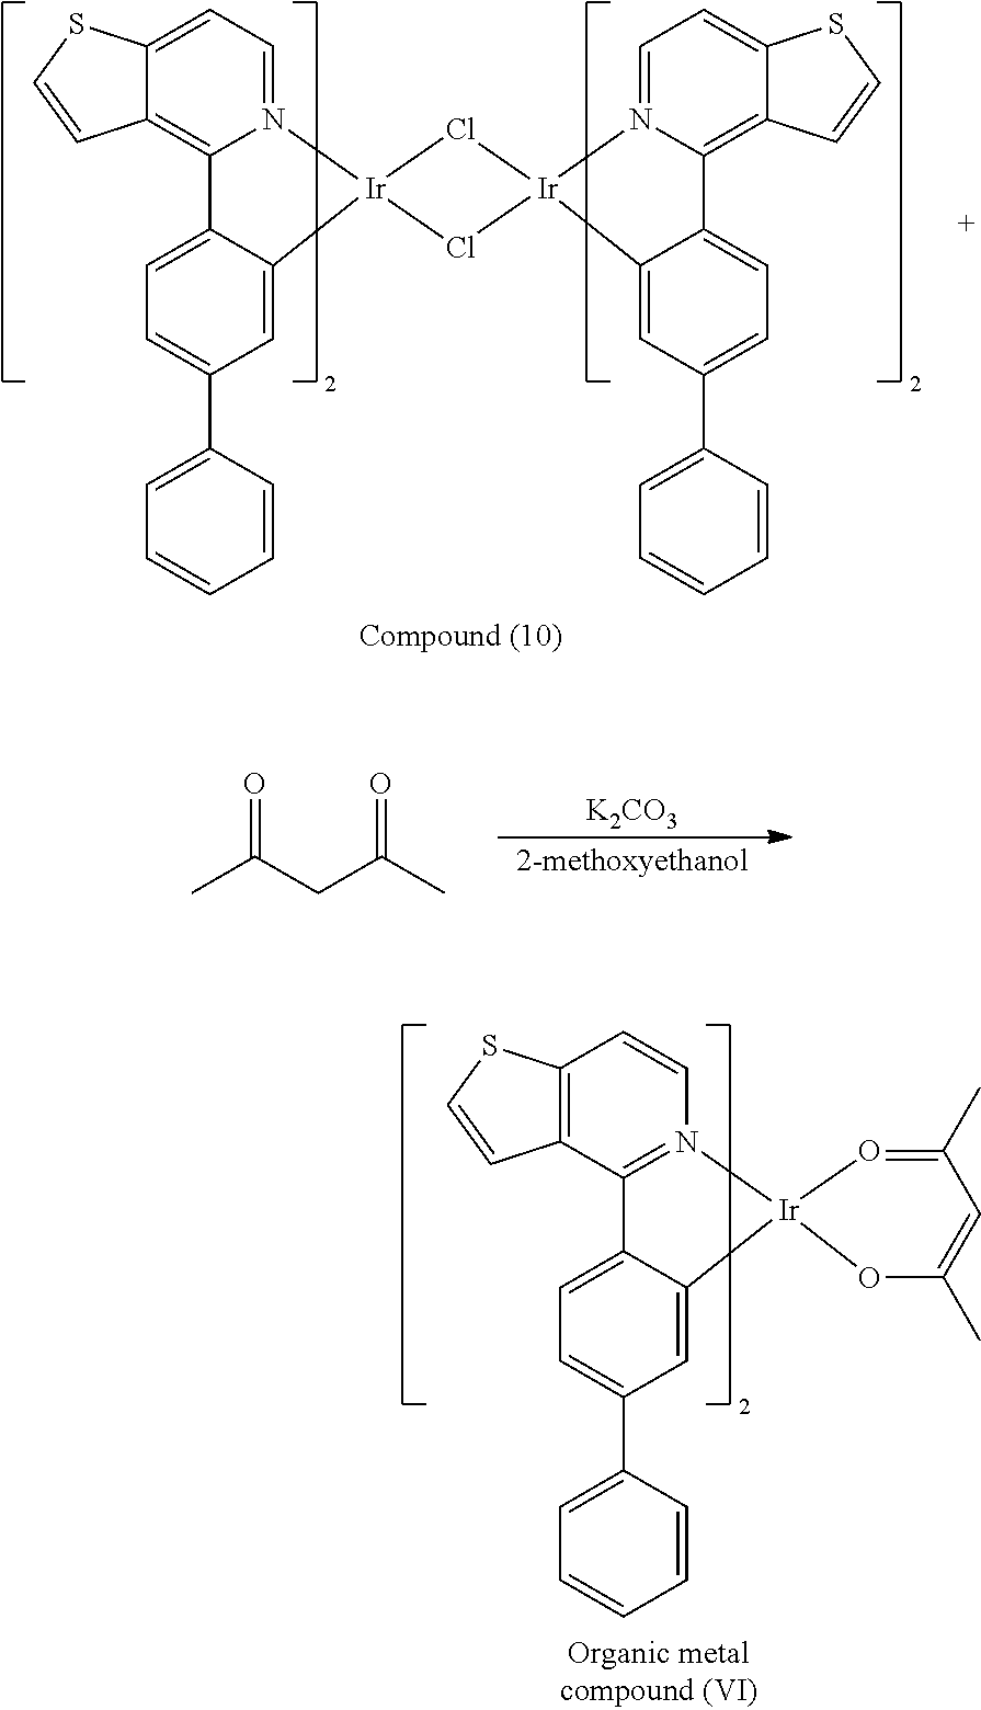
[K2CO3].O=C(CC(C)=O)C.C1=C2C(=CC(C3=CC=CC=C3)=C1)[Ir]1(N3=C2C2=C(C=C3)SC=C2)OC(C)=CC(C)=O1.C1=C2C(=CC(C3=CC=CC=C3)=C1)[Ir]1(N3=CC=C4C(=C23)C=CS4)Cl[Ir]2(C3=CC(C4=CC=CC=C4)=CC=C3C3=C4C(=CC=N32)SC=C4)Cl1
